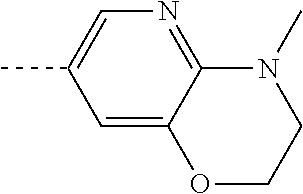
C1=C2C(=NC=C1C)N(C)CCO2
